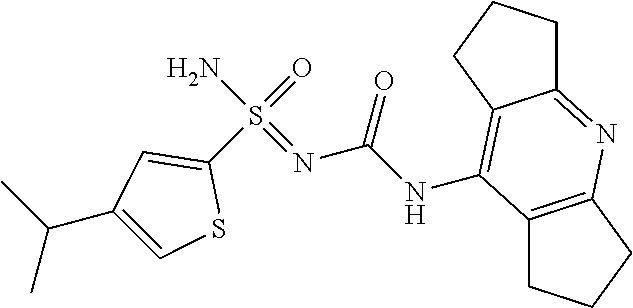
C1(S(=O)(N)=NC(NC2=C3C(=NC4=C2CCC4)CCC3)=O)=CC(C(C)C)=CS1
